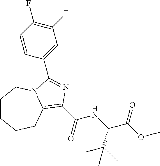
C1CCCC2=C(C(=O)NC(C(C)(C)C)C(=O)OC)N=C(C3=CC(F)=C(F)C=C3)N2C1
